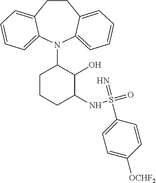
C1CC2=CC=CC=C2N(C2CCCC(NS(=O)(=N)C3=CC=C([OCHF2])C=C3)C2O)C2=CC=CC=C12
